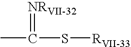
CC(=[NRVII-32])S[RVII-33]
